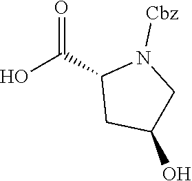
OC(C1CC(O)CN1[Cbz])=O
